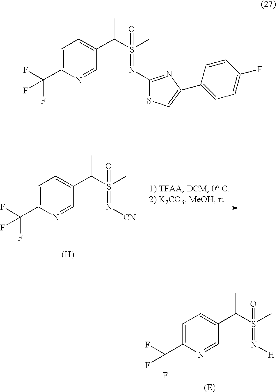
C1=C(C(F)(F)F)N=CC(C(C)S(C)(=O)=N[H])=C1.C1=C(C(F)(F)F)N=CC(C(C)S(C)(=O)=N[CN])=C1.[(H)].C1=C(C(F)(F)F)N=CC(C(C)S(=O)(=NC2=NC(C3=CC=C(F)C=C3)=CS2)C)=C1
